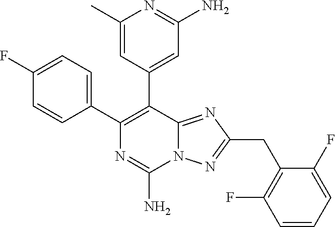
N12C(=NC(CC3=C(F)C=CC=C3F)=N1)C(C1=CC(N)=NC(C)=C1)=C(C1=CC=C(F)C=C1)N=C2N
